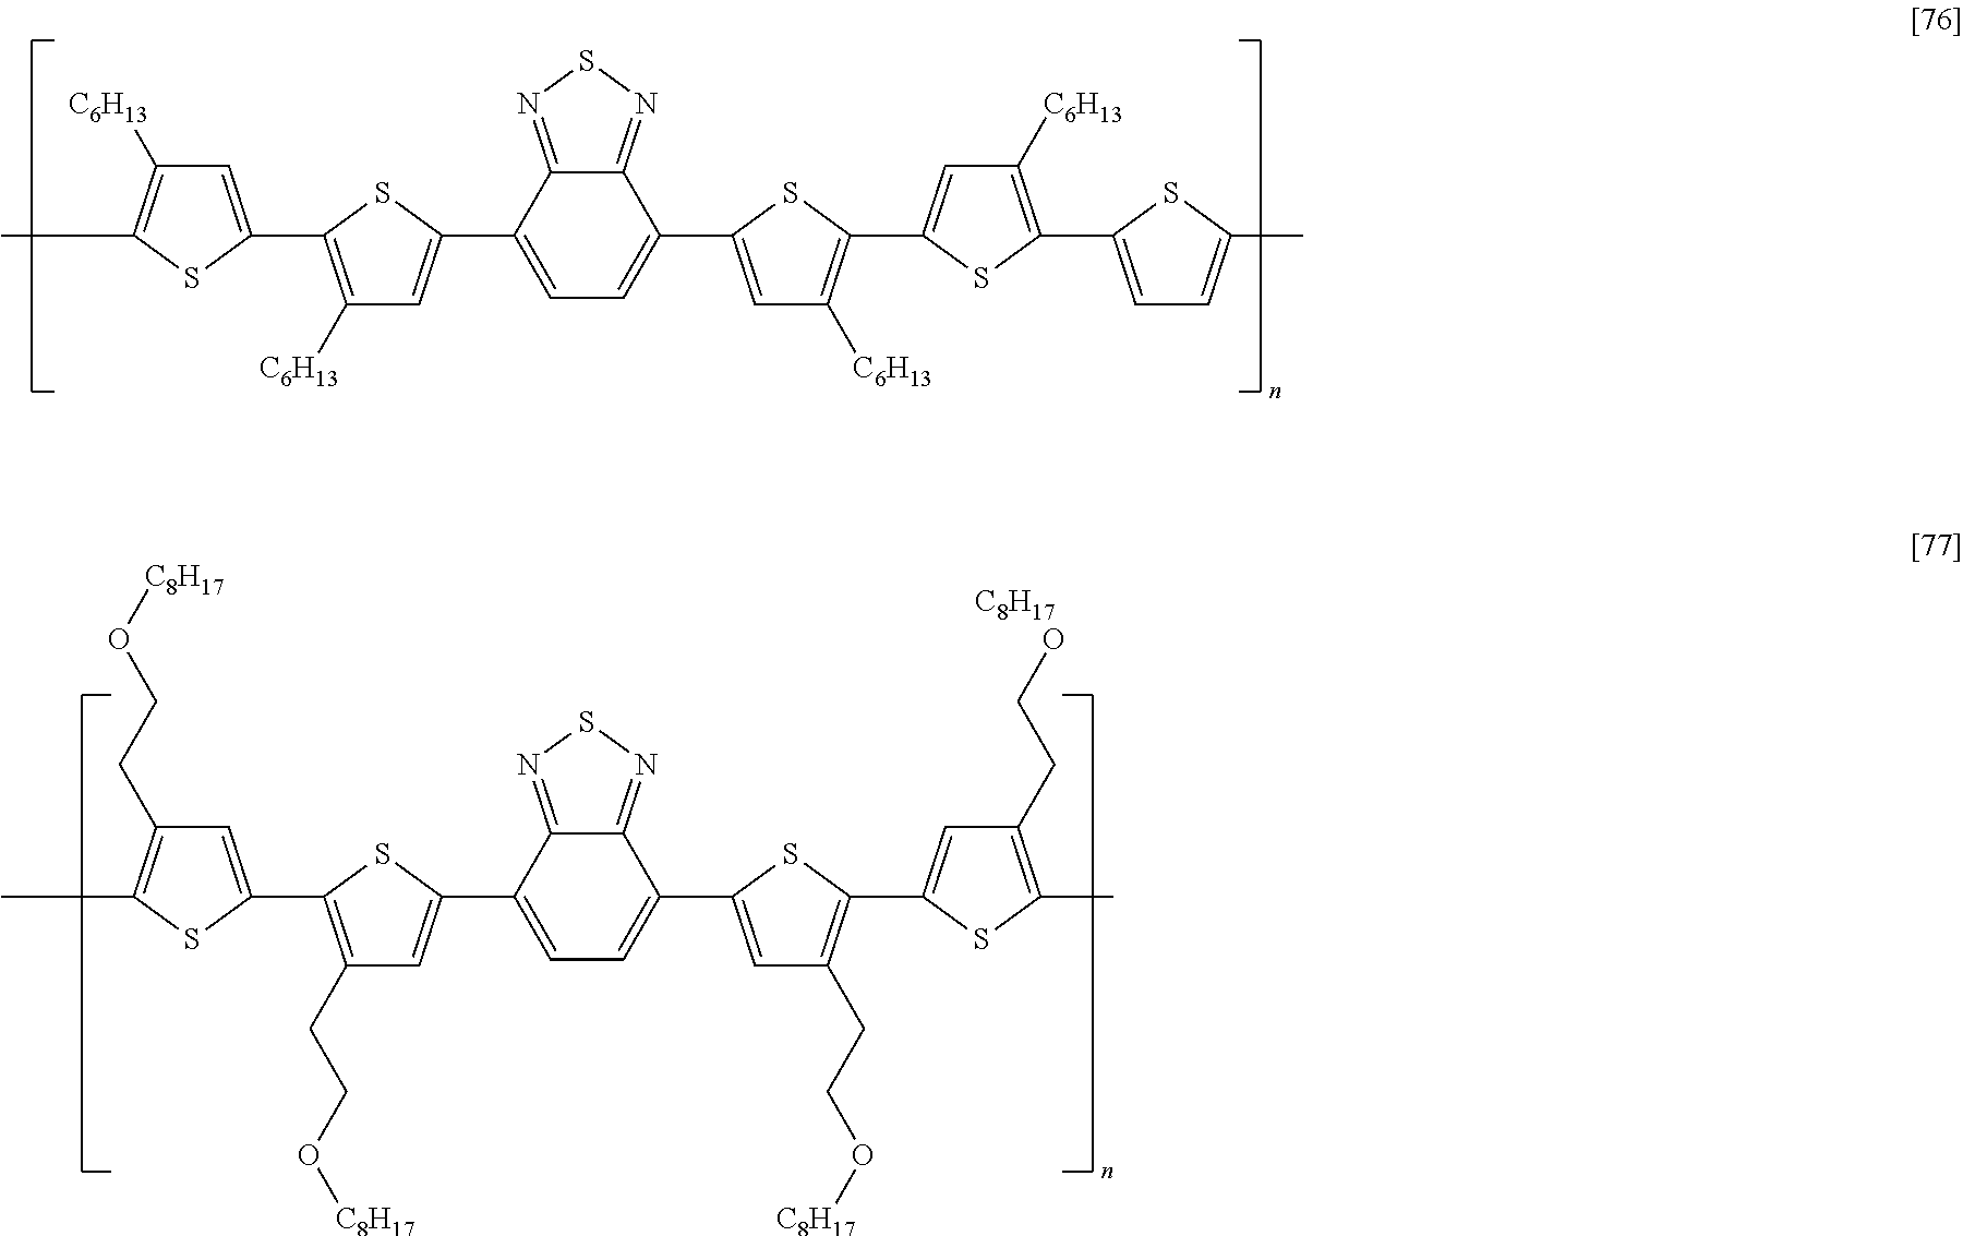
C1(C2=CC([C6H13])=C(C3=CC([C6H13])=C(C)S3)S2)=CC=C(C2=CC([C6H13])=C(C3=CC([C6H13])=C(C4=CC=C(C)S4)S3)S2)C2=NSN=C12.C1(C2=CC(CCO[C8H17])=C(C3=CC(CCO[C8H17])=C(C)S3)S2)=CC=C(C2=CC(CCO[C8H17])=C(C3=CC(CCO)=C(C)S3)S2)C2=NSN=C12.[C8H17]
